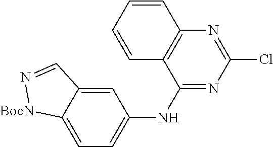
C1=C2C(=CC=C1NC1=NC(Cl)=NC3=C1C=CC=C3)[BocN]N=C2
